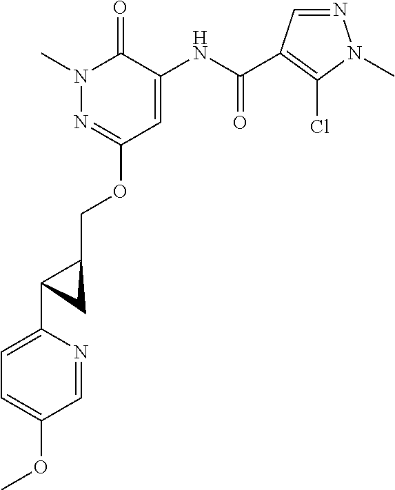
N1(C)N=C(OCC2C(C3=CC=C(OC)C=N3)C2)C=C(NC(C2=C(Cl)N(C)N=C2)=O)C1=O
